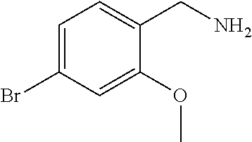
C1=C(Br)C=C(OC)C(CN)=C1
